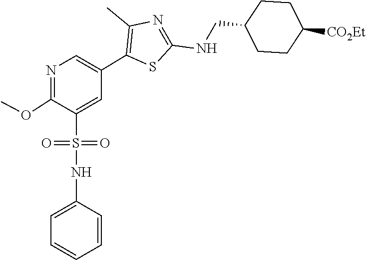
O(C)C1=NC=C(C2=C(C)N=C(NCC3CCC([CO2Et])CC3)S2)C=C1S(NC1=CC=CC=C1)(=O)=O
